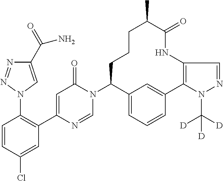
C1(C(=O)N)=CN(C2=C(C3=CC(=O)N(C4C5=CC=CC(=C5)C5=C(NC(=O)C(C)CCC4)C=NN5C([D])([D])[D])C=N3)C=C(Cl)C=C2)N=N1
